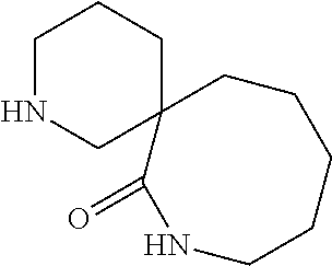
C1NCC2(CC1)C(=O)NCCCCC2
